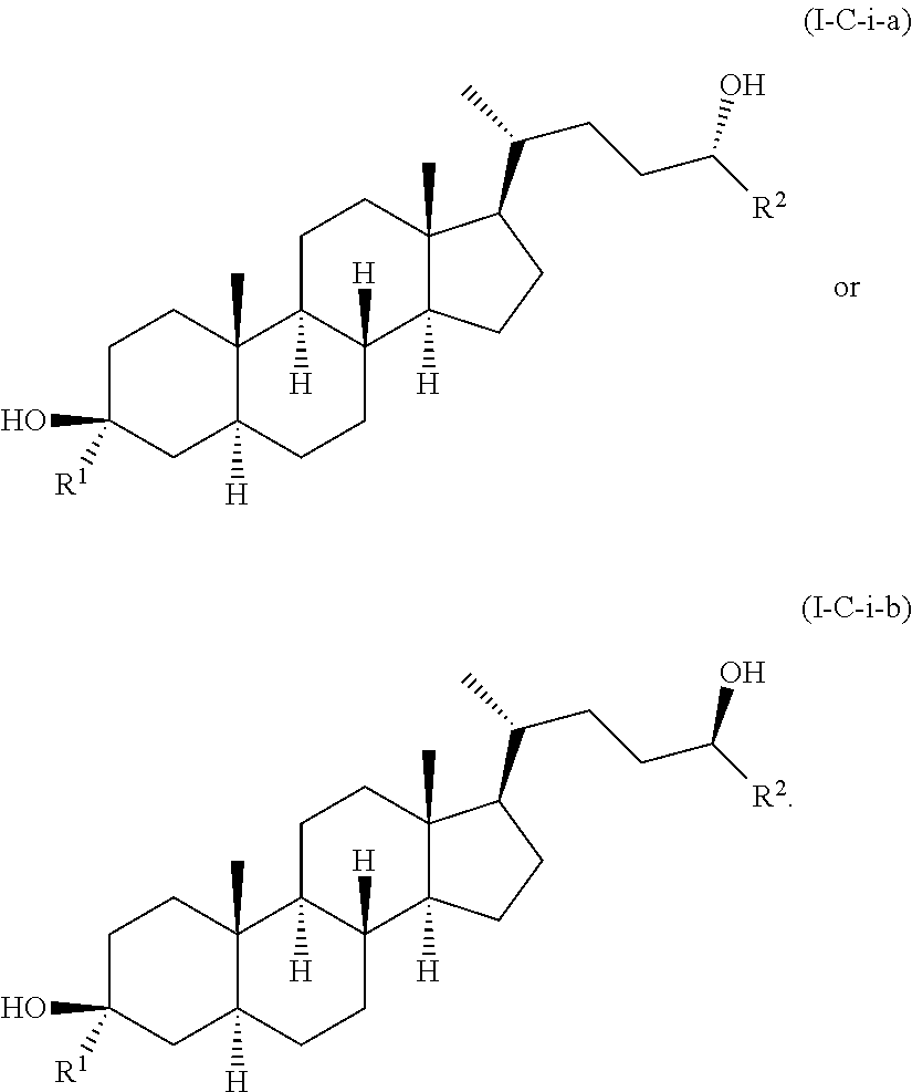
C1C([R1])(O)CC2([H])C(C)(C1)C1([H])C([H])(CC2)C2([H])C(C)(CC1)C(C(C)CCC([R2])O)CC2.C1C([R1])(O)CC2([H])C(C)(C1)C1([H])C([H])(CC2)C2([H])C(C)(CC1)C(C(C)CCC([R2])O)CC2
